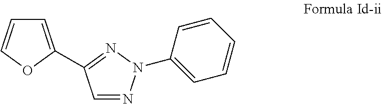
C1=C(C2=NN(C3=CC=CC=C3)N=C2)OC=C1
